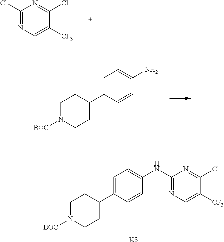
C1(Cl)=NC=C([CF3])C(Cl)=N1.C1=C(C2CCN([BOC])CC2)C=CC(N)=C1.C1=C(C2CCN([BOC])CC2)C=CC(NC2=NC=C([CF3])C(Cl)=N2)=C1.[K3]
